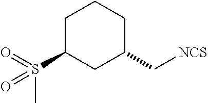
C1C(S(=O)(C)=O)CC(C[NCS])CC1
